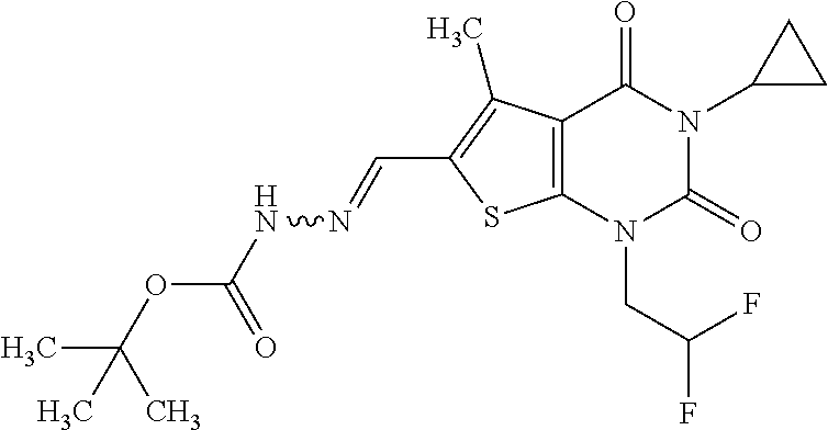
C12=C(N(CC(F)F)C(=O)N(C3CC3)C1=O)SC(C=NNC(OC(C)(C)C)=O)=C2C
